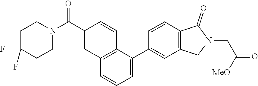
C1(C2=CC=CC3=C2C=CC(C(N2CCC(F)(F)CC2)=O)=C3)=CC2=C(C=C1)C(=O)N(CC(=O)[MeO])C2
